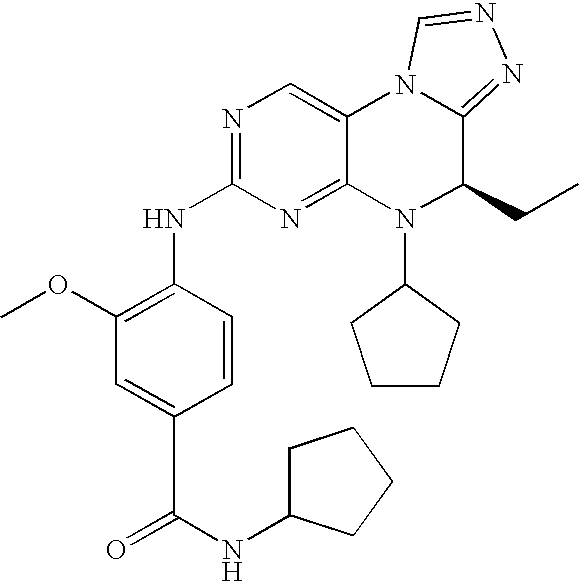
N1=C(NC2=C(OC)C=C(C(NC3CCCC3)=O)C=C2)N=C2C(=C1)N1C(=NN=C1)C(CC)N2C1CCCC1
